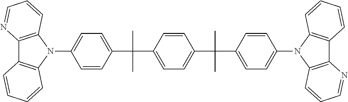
C1=CC(C(C)(C)C2=CC=C(C(C3=CC=C(N4C5=C(C6=C4C=CC=C6)N=CC=C5)C=C3)(C)C)C=C2)=CC=C1N1C2=C(C3=C1C=CC=C3)N=CC=C2
